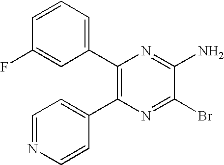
C1=NC=CC(C2=C(C3=CC=CC(F)=C3)N=C(N)C(Br)=N2)=C1
